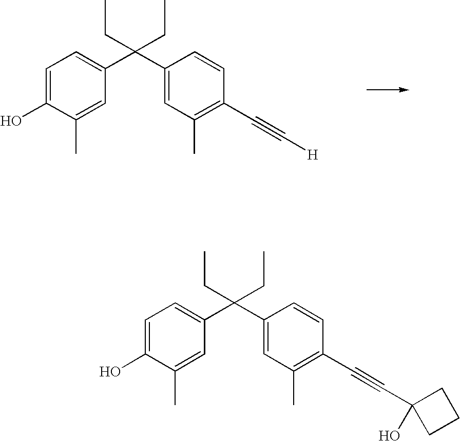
C1=C(O)C(C)=CC(C(C2=CC(C)=C(C#C[H])C=C2)(CC)CC)=C1.C1=C(O)C(C)=CC(C(C2=CC(C)=C(C#CC3(O)CCC3)C=C2)(CC)CC)=C1
